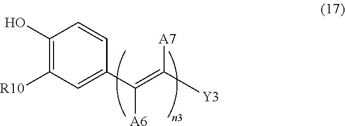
C1(C(=C([Y3])[A7])[A6])=CC([R10])=C(O)C=C1
